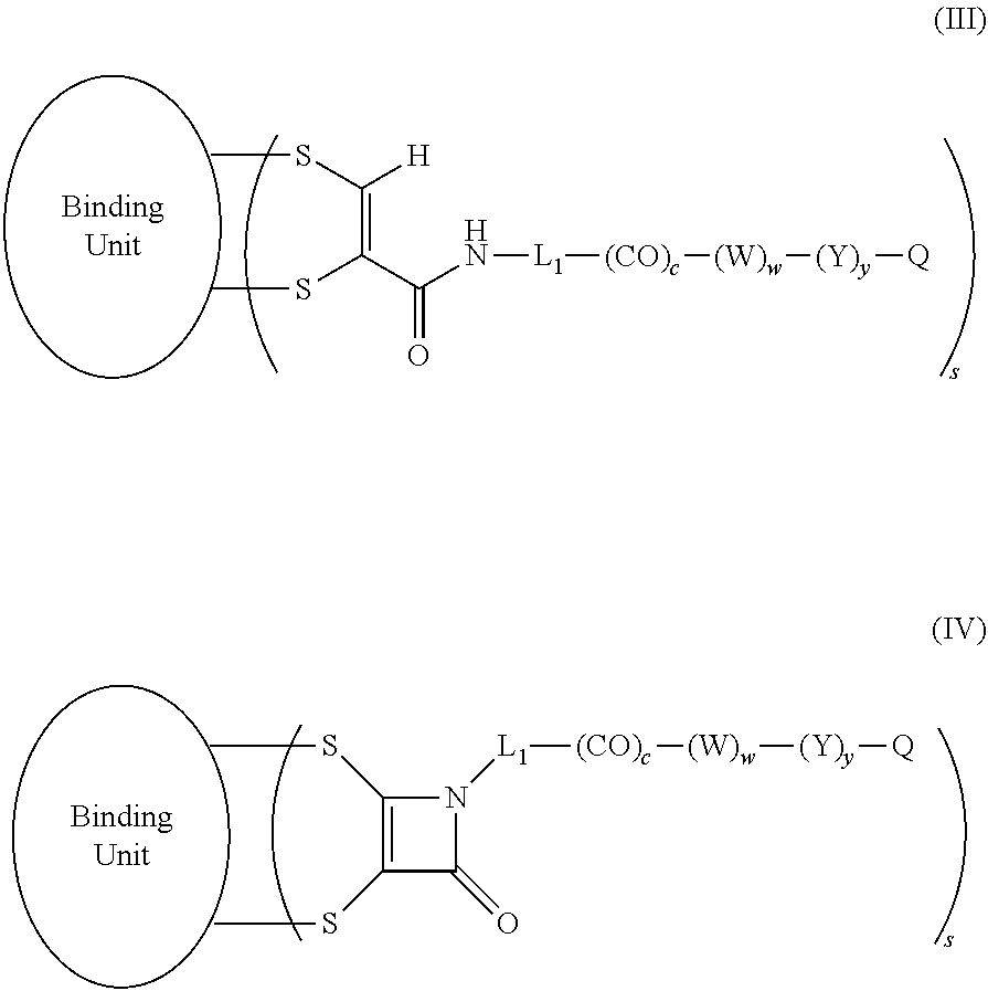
N1([L1][(CO)c][(W)w][(Y)y][Q])C(SC)=C(SC)C1=O.N([L1][(CO)c][(W)w][(Y)y][Q])C(C(=C([H])SC)SC)=O
